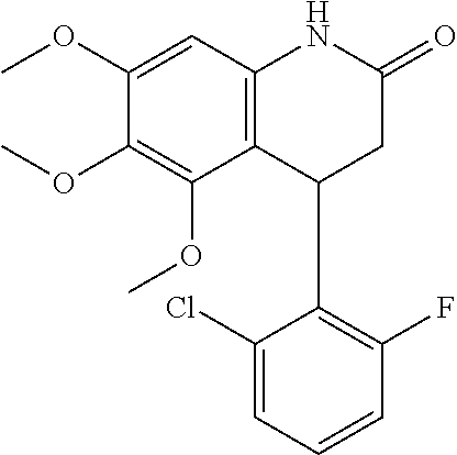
C12=C(C=C(OC)C(OC)=C1OC)NC(=O)CC2C1=C(F)C=CC=C1Cl
